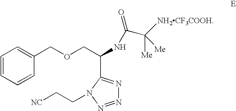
C1=CC=CC(COCC(NC(=O)C([NH2CF3COOH])([Me])[Me])C2=NN=NN2CC[NC])=C1
